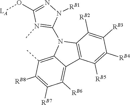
C12=C(C([RB2])=C([RB3])C([RB4])=C1[RB5])N(C1=N(C)C(O[LA])=NN1[RB1])C1=C(C)C([RB8])=C([RB7])C([RB6])=C21
